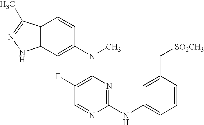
C12=C(C=C(N(C3=C(F)C=NC(NC4=CC=CC(C[SO2CH3])=C4)=N3)C)C=C1)NN=C2C
